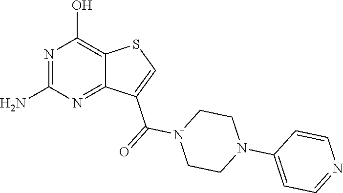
NC1=NC(O)=C2C(=N1)C(C(=O)N1CCN(C3=CC=NC=C3)CC1)=CS2
